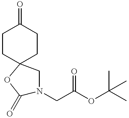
C1CC2(CCC1=O)CN(CC(OC(C)(C)C)=O)C(=O)O2
